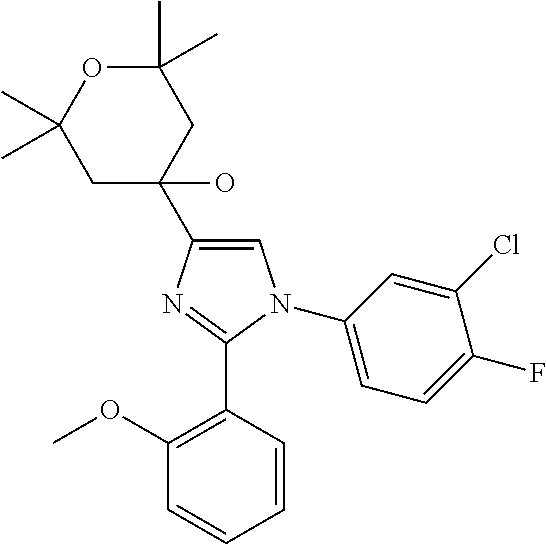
C1(C2(O)CC(C)(C)OC(C)(C)C2)=CN(C2=CC=C(F)C(Cl)=C2)C(C2=C(OC)C=CC=C2)=N1
